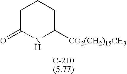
C1C(=O)NC([CO2(CH2)15CH3])CC1
